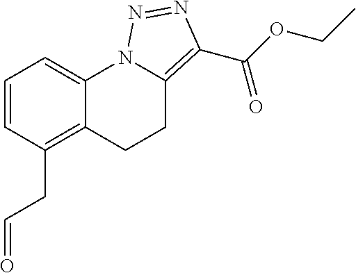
C1=CC(CC=O)=C2C(=C1)N1C(=C(C(OCC)=O)N=N1)CC2
